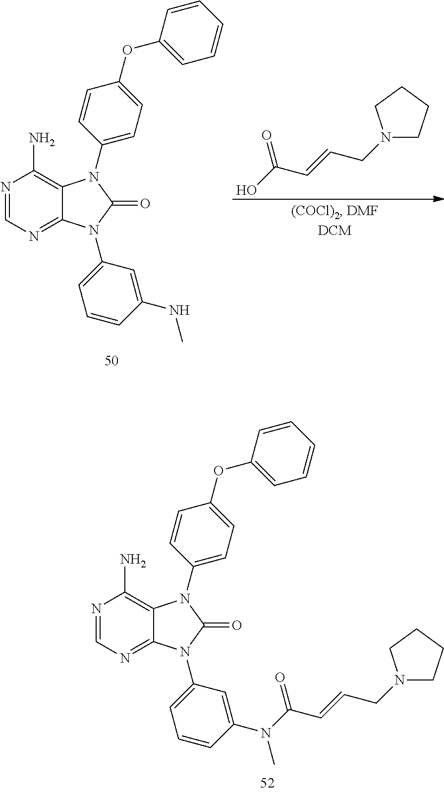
N1=CN=C2C(=C1N)N(C1=CC=C(OC3=CC=CC=C3)C=C1)C(=O)N2C1=CC=CC(N(C)C(=O)C=CCN2CCCC2)=C1.N1=CN=C2C(=C1N)N(C1=CC=C(OC3=CC=CC=C3)C=C1)C(=O)N2C1=CC=CC(NC)=C1.O=C(O)C=CCN1CCCC1
